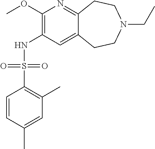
C1(OC)=C(NS(C2=C(C)C=C(C)C=C2)(=O)=O)C=C2C(=N1)CCN(CC)CC2
